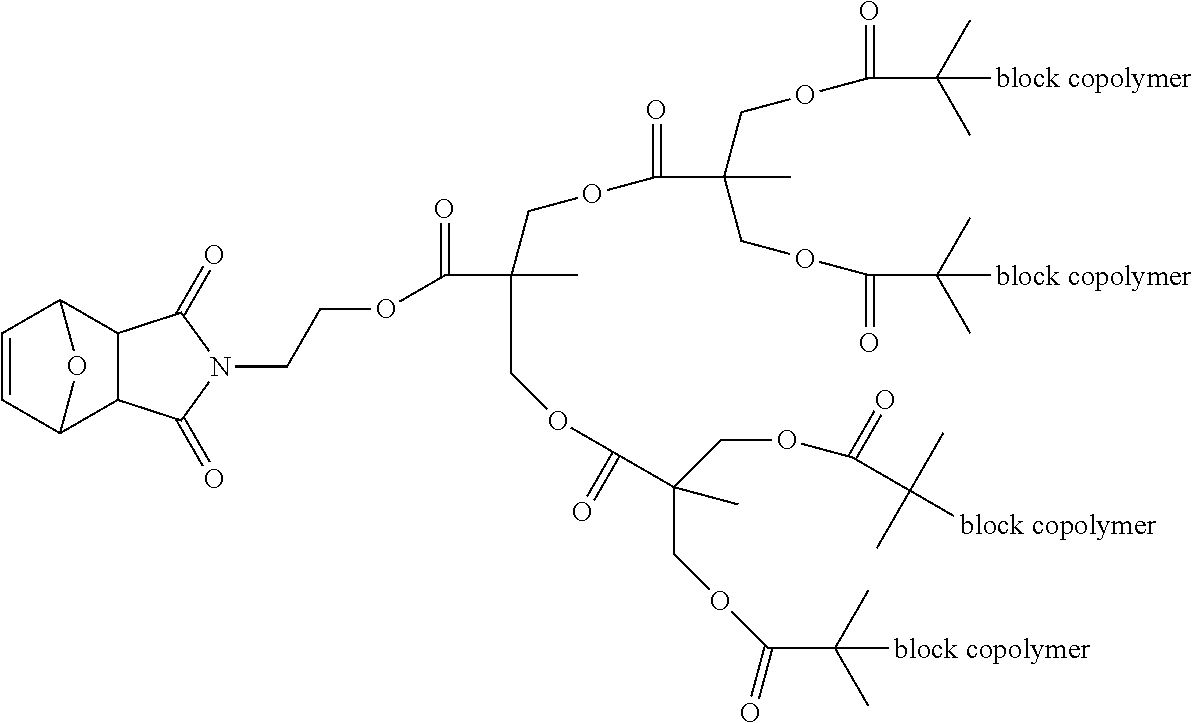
C1=CC2C3C(C1O2)C(=O)N(CCOC(C(C)(COC(C(C)(COC(C([block copolymer])(C)C)=O)COC(C([block copolymer])(C)C)=O)=O)COC(C(C)(COC(C([block copolymer])(C)C)=O)COC(C([block copolymer])(C)C)=O)=O)=O)C3=O
